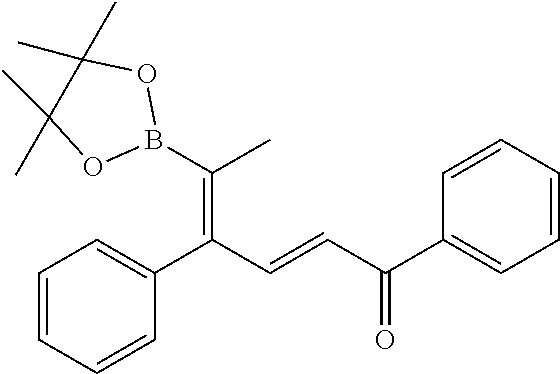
C1=CC=CC(C(C=CC(C2=CC=CC=C2)=O)=C(B2OC(C)(C)C(C)(C)O2)C)=C1
